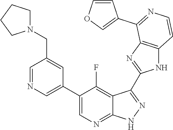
C1=NC=C(C2=CN=C3C(=C2F)C(C2=NC4=C(N2)C=CN=C4C2=COC=C2)=N[N H]3)C=C1CN1CCCC1
